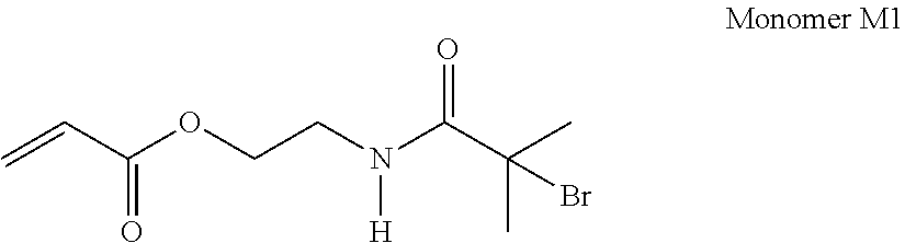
O=C(C(C)(C)Br)N(CCOC(C=C)=O)[H]
